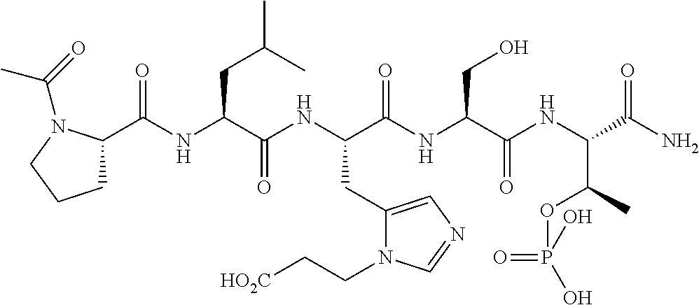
C1C(C(NC(C(NC(C(NC(C(NC(C(N)=O)C(C)OP(=O)(O)O)=O)CO)=O)CC2=CN=CN2CC[HO2C])=O)CC(C)C)=O)N(C(=O)C)CC1
